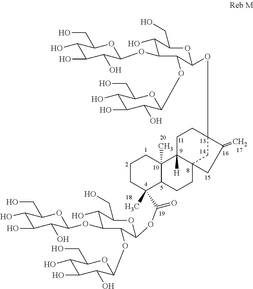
C1(O)C(O)C(O)C(OC2C(O)C(CO)OC(OC34CC5(C([H])(CC3)C3(C)C(CC5)C(C)(C(OC5C(OC6C(O)C(O)C(O)C(CO)O6)C(OC6C(O)C(O)C(O)C(CO)O6)C(O)C(CO)O5)=O)CCC3)CC4=C)C2OC2C(O)C(O)C(O)C(CO)O2)OC1CO
